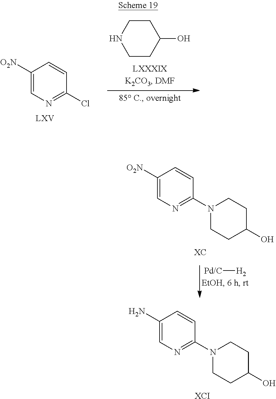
C1(N)=CN=C(N2CCC(O)CC2)C=C1.[XCI].C1([O2N])=CN=C(Cl)C=C1.C1CC(O)CCN1.C1([O2N])=CN=C(N2CCC(O)CC2)C=C1.[XC].[Pd/C][H2]
